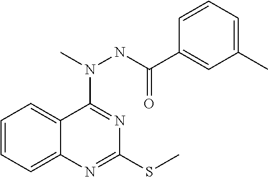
C1=CC=C2C(=C1)C(N(NC(=O)C1=CC(C)=CC=C1)C)=NC(SC)=N2
